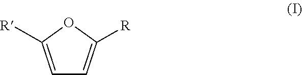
C1=C([R])OC([R])=C1
